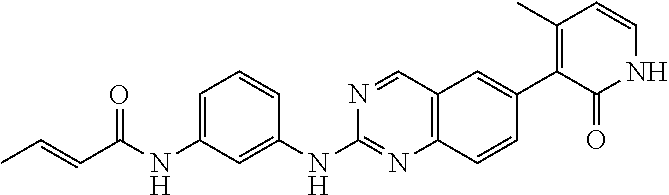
C1=C(NC(C=CC)=O)C=C(NC2=NC3=C(C=N2)C=C(C2=C(C)C=CNC2=O)C=C3)C=C1
